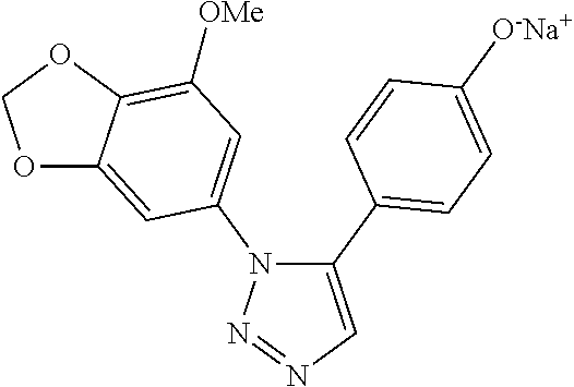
C1(C2=CC=C([O-Na+])C=C2)=CN=NN1C1=CC([OMe])=C2C(=C1)OCO2
